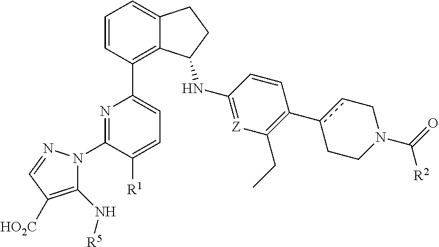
C1=CC(C2=CC=C([R1])C(N3C(N[R5])=C([HO2C])C=N3)=N2)=C2C(=C1)CCC2NC1=[Z]C(CC)=C(c2cCN(C(=O)[R2])CC2)C=C1
